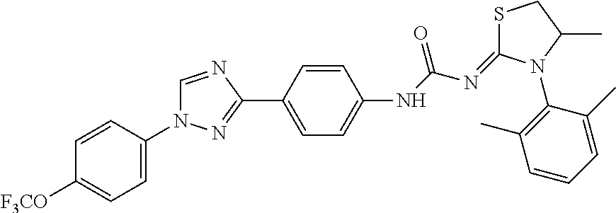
C1=CC(N2C=NC(C3=CC=C(NC(N=C4SCC(C)N4C4=C(C)C=CC=C4C)=O)C=C3)=N2)=CC=C1[F3CO]
